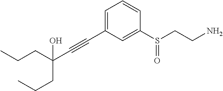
C1=C(C#CC(CCC)(O)CCC)C=C(S(CCN)=O)C=C1
